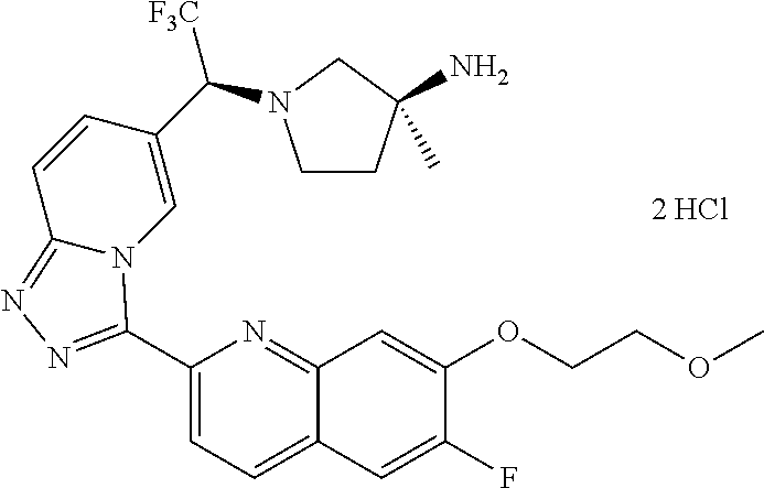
C1(C2=NN=C3C=CC(C([F3C])N4CCC(N)(C)C4)=CN32)=CC=C2C(=N1)C=C(OCCOC)C(F)=C2
